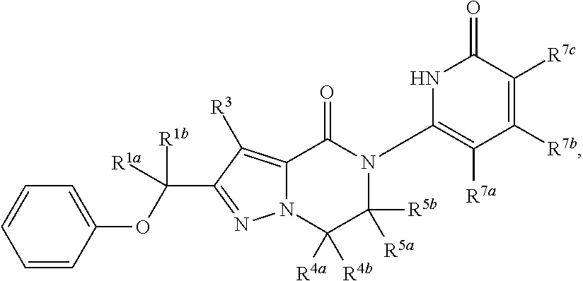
N12C(=C([R3])C(C([R1a])(OC3=CC=CC=C3)[R1b])=N1)C(=O)N(C1=C([R7a])C([R7b])=C([R7c])C(=O)N1)C([R5a])([R5b])C2([R4a])[R4b]
